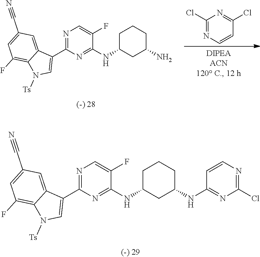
C1(Cl)=NC=CC(Cl)=N1.N1=C(C2=CN([Ts])C3=C(F)C=C(C#N)C=C23)N=C(NC2CC(N)CCC2)C(F)=C1.N1=C(C2=CN([Ts])C3=C(F)C=C(C#N)C=C23)N=C(NC2CC(NC3=NC(Cl)=NC=C3)CCC2)C(F)=C1
